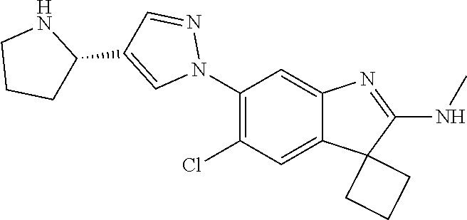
C1(N2N=CC(C3NCCC3)=C2)=C(Cl)C=C2C(=C1)N=C(NC)C21CCC1
